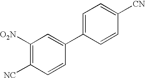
C1([O2N])=C([NC])C=CC(C2=CC=C([CN])C=C2)=C1
